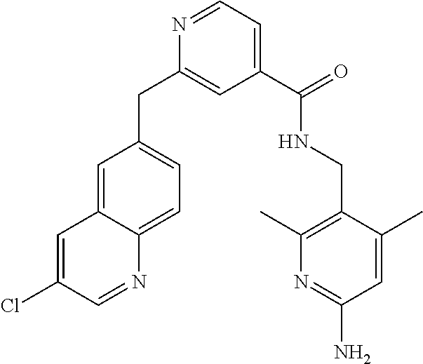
C(C1=CC=C2C(=C1)C=C(Cl)C=N2)C1=CC(C(=O)NCC2=C(C)N=C(N)C=C2C)=CC=N1
